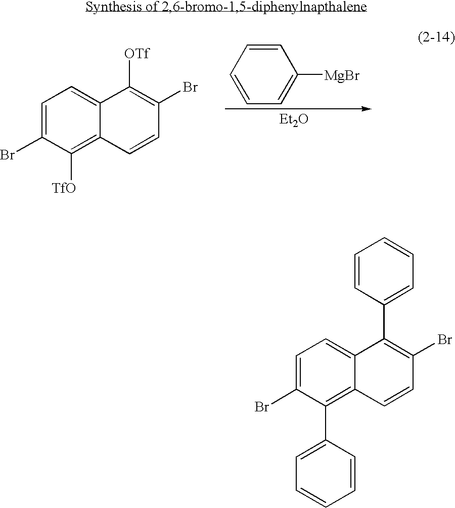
C1=CC=CC=C1[MgBr].[Et2O].C1=C(Br)C([TfO])=C2C(=C1)C([OTf])=C(Br)C=C2.C1=C(Br)C(C2=CC=CC=C2)=C2C(=C1)C(C1=CC=CC=C1)=C(Br)C=C2
